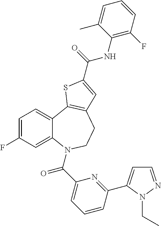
C1=C(F)C=C2C(=C1)C1=C(CCN2C(C2=CC=CC(C3=CC=NN3CC)=N2)=O)C=C(C(NC2=C(F)C=CC=C2C)=O)S1
